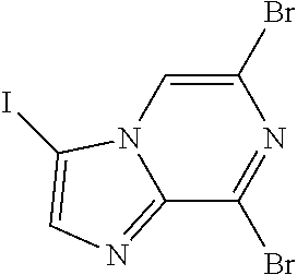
C12=NC=C(I)N1C=C(Br)N=C2Br
